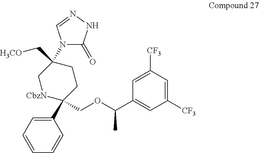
C1([CF3])=CC(C(OCC2(C3=CC=CC=C3)CCC(N3C(=O)NN=C3)(C[H3CO])C[CbzN]2)C)=CC([CF3])=C1
